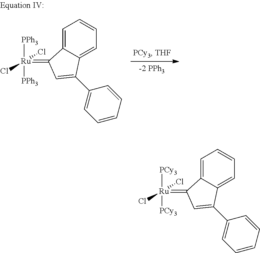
C1=C2C(=CC=C1)C(C1=CC=CC=C1)=CC2=[Ru]([PPh3])([PPh3])(Cl)Cl.C1=C2C(=CC=C1)C(C1=CC=CC=C1)=CC2=[Ru]([PCy3])([PCy3])(Cl)Cl
